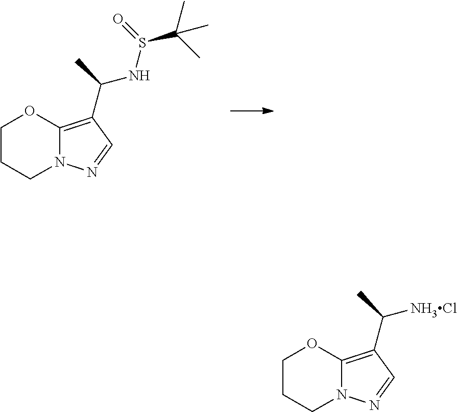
C12=C(C(NS(=O)C(C)(C)C)C)C=NN1CCCO2.C12=C(C([NH3Cl])C)C=NN1CCCO2
